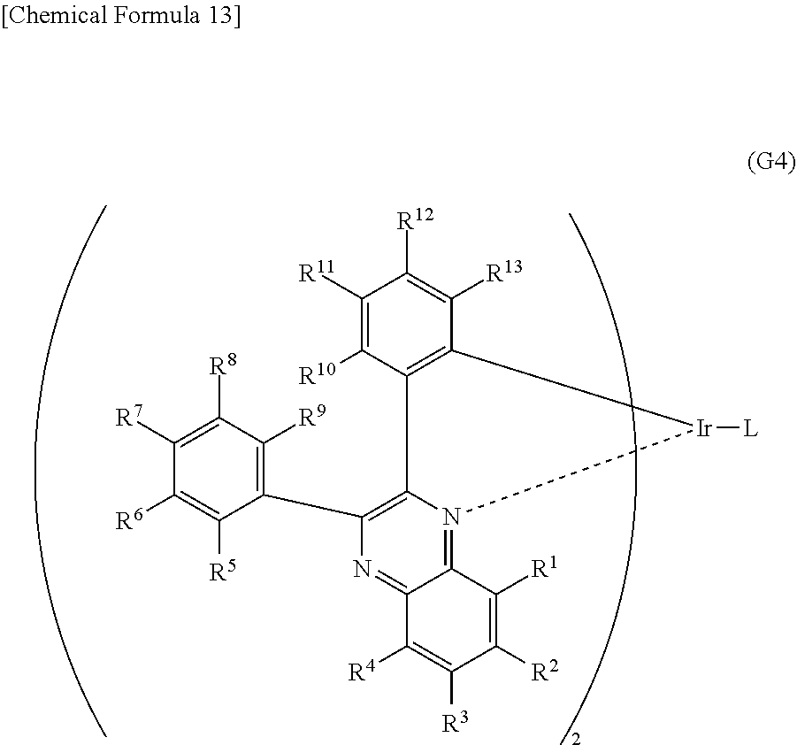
C12=NC(C3=C([R9])C([R8])=C([R7])C([R6])=C3[R5])=C3N(=C1C([R1])=C([R2])C([R3])=C2[R4])[Ir]([L])C1=C3C([R10])=C([R11])C([R12])=C1[R13]
